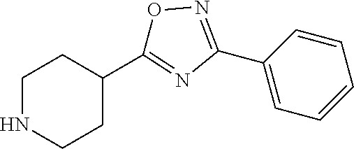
C1=CC(C2=NOC(C3CCNCC3)=N2)=CC=C1
